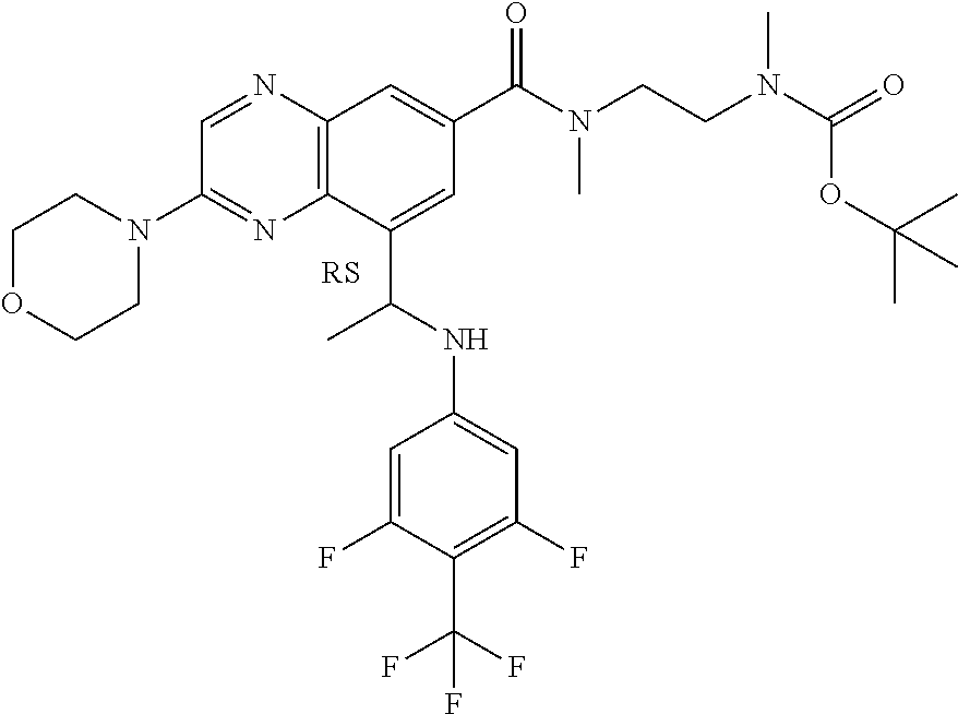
C1OCCN(C2=NC3=C(N=C2)C=C(C(N(CCN(C(=O)OC(C)(C)C)C)C)=O)C=C3C(C)NC2=CC(F)=C(C(F)(F)F)C(F)=C2)C1
